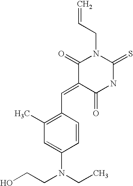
C=CCN1C(=O)C(=CC2=C(C)C=C(N(CC)CCO)C=C2)C(=O)NC1=S
